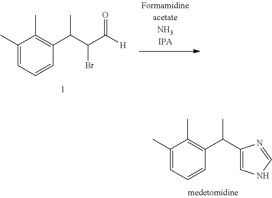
C1(C)=CC=CC(C(C2=CNC=N2)C)=C1C.C1(C)=CC=CC(C(C(C([H])=O)Br)C)=C1C
